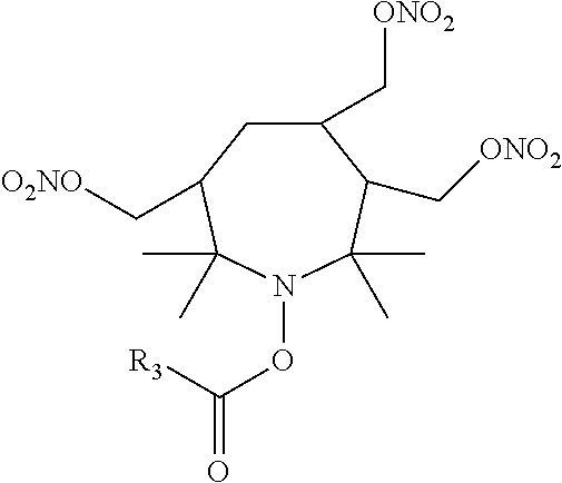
O(C(=O)[R3])N1C(C)(C)C(C[O2NO])CC(C[ONO2])C(C[ONO2])C1(C)C
